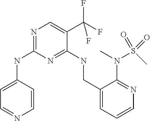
C1=C(NC2=NC=C(C(F)(F)F)C(NCC3=CC=CN=C3N(C)S(C)(=O)=O)=N2)C=CN=C1
